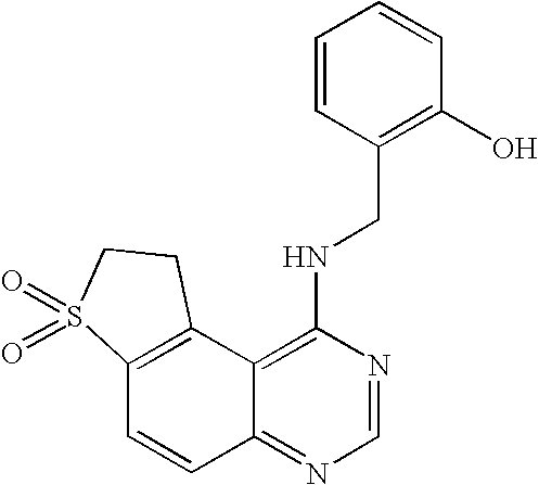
C12=C(C3=C(NCC4=C(O)C=CC=C4)N=CN=C3C=C1)CCS2(=O)=O
